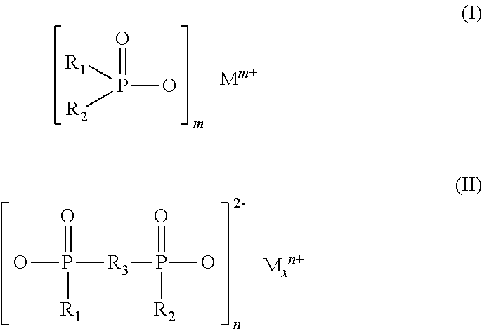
OP(=O)([R1])[R2].OP([R3]P(O)(=O)[R2])(=O)[R1].[2-]
